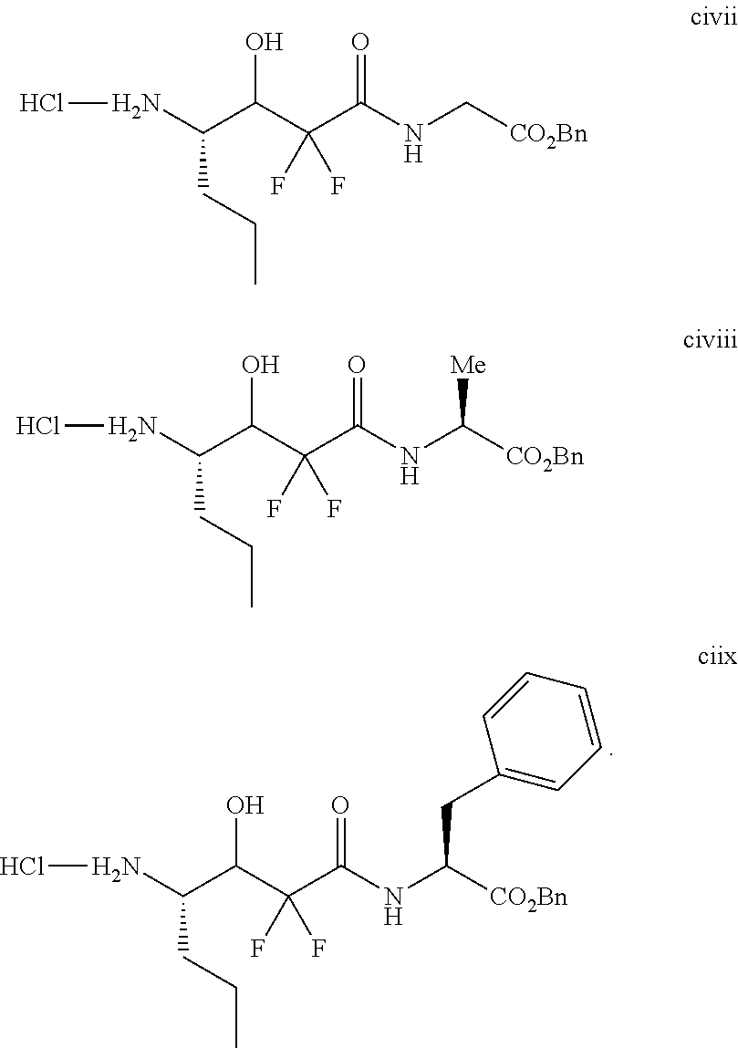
N(C(C(C(C(NC([CO2Bn])CC1=CC=CC=C1)=O)(F)F)O)CCC)Cl.N(C(C(C(C(NC[CO2Bn])=O)(F)F)O)CCC)Cl.N(C(C(C(C(NC([CO2Bn])[Me])=O)(F)F)O)CCC)Cl
